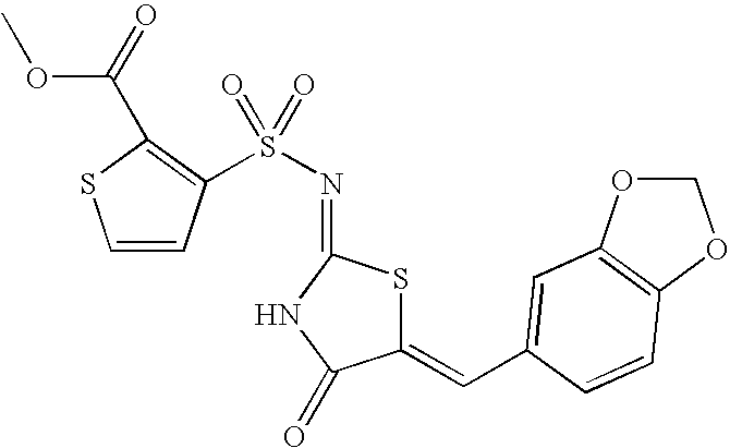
C1(=CC2=CC3=C(OCO3)C=C2)SC(=NS(=O)(=O)C2=C(C(OC)=O)SC=C2)NC1=O
